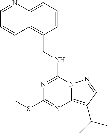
C12=CC=CC(CNC3=NC(SC)=NC4=C(C(C)C)C=NN34)=C1C=CC=N2
